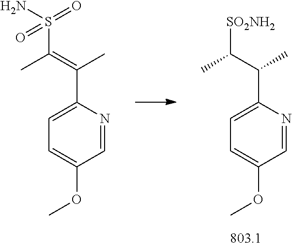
C1=NC(C(=C(C)S(N)(=O)=O)C)=CC=C1OC.C1=NC(C(C(C)[SO2NH2])C)=CC=C1OC
